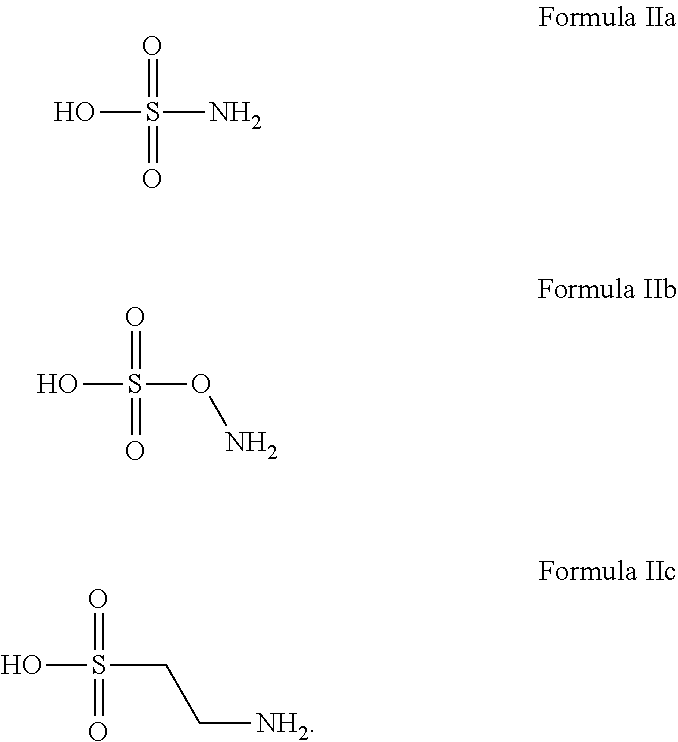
O=S(N)(=O)O.O=S(ON)(=O)O.O=S(CC[NH2])(=O)O
